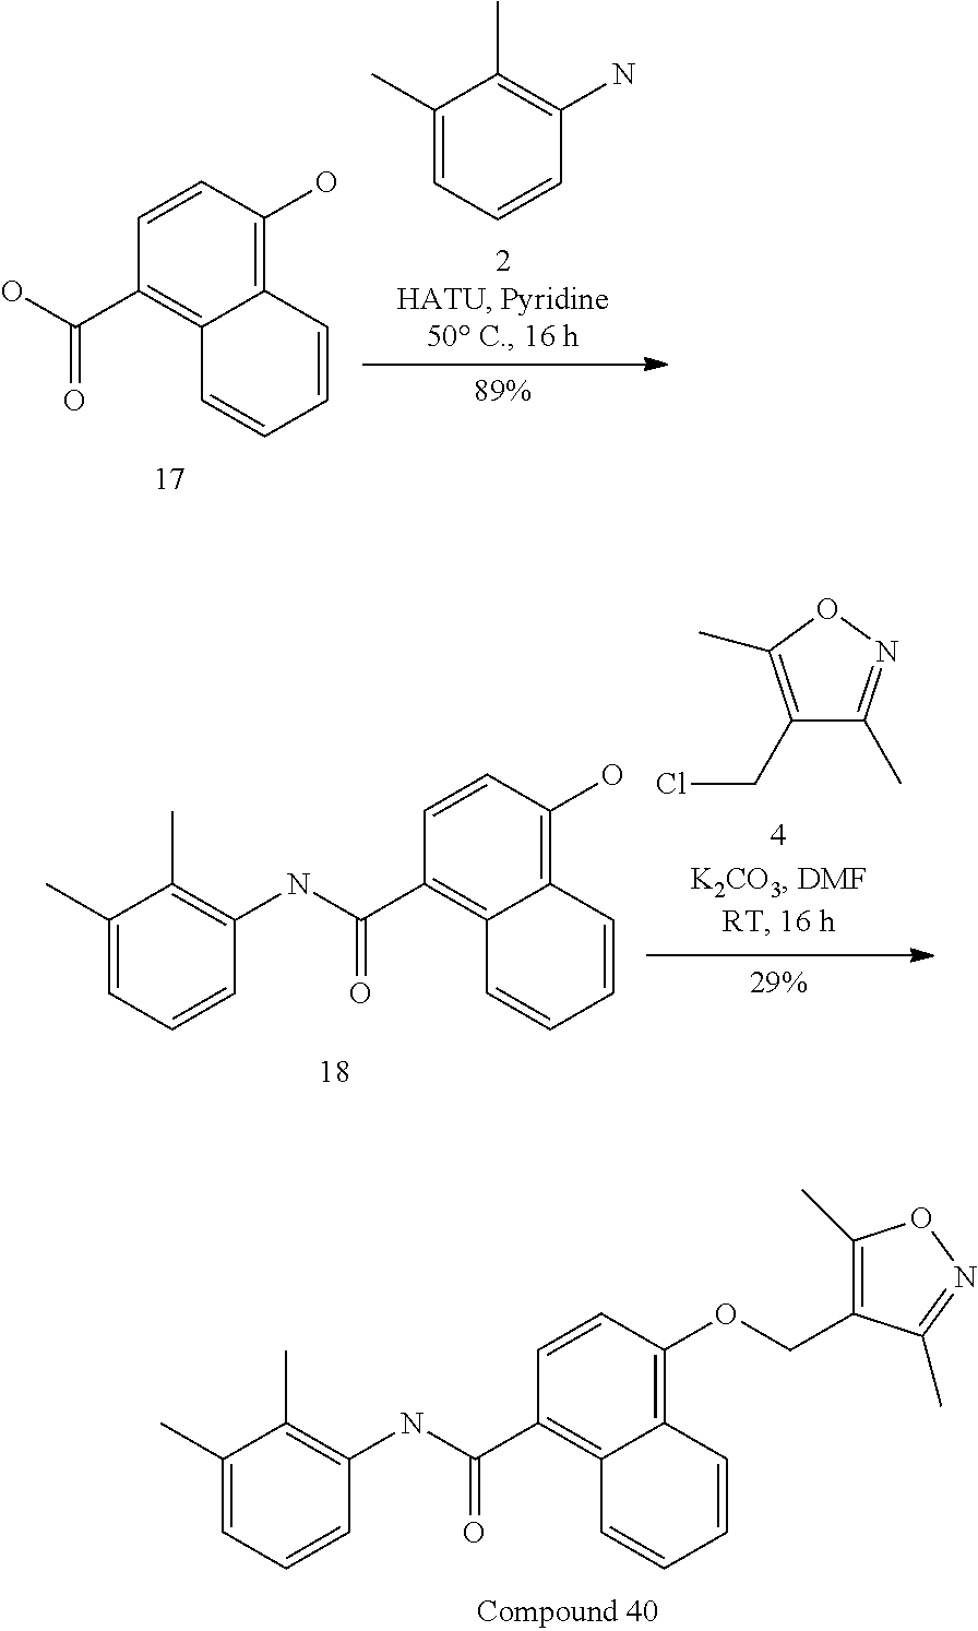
C1=CC=C(C)C(C)=C1N.OC(C1=C2C(=C(O)C=C1)C=CC=C2)=O.C1=C(C)C(C)=C(NC(C2=C3C(=C(O)C=C2)C=CC=C3)=O)C=C1.C1(CCl)=C(C)ON=C1C.C1=C(C)C(C)=C(NC(C2=C3C(=C(OCC4=C(C)ON=C4C)C=C2)C=CC=C3)=O)C=C1
